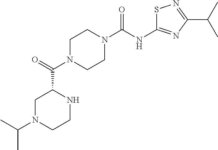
C1N(C(C2CN(C(C)C)CCN2)=O)CCN(C(NC2=NC(C(C)C)=NS2)=O)C1
